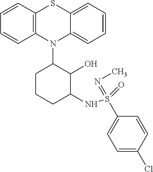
C1=CC2=C(C=C1)N(C1C(O)C(NS(=NC)(=O)C3=CC=C(Cl)C=C3)CCC1)C1=CC=CC=C1S2
